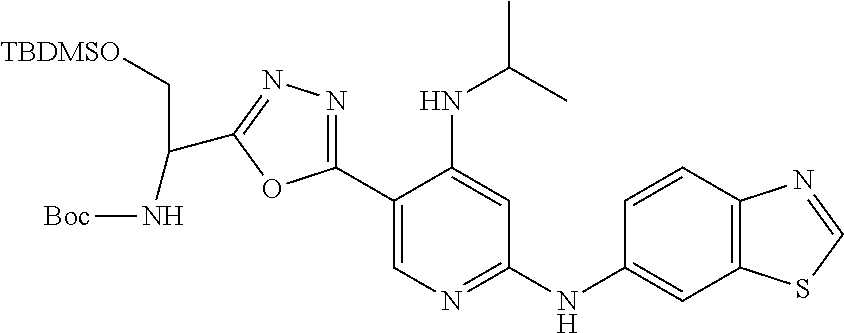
C1(C2=CN=C(NC3=CC4=C(C=C3)N=CS4)C=C2NC(C)C)=NN=C(C(C[TBDMSO])N[Boc])O1
